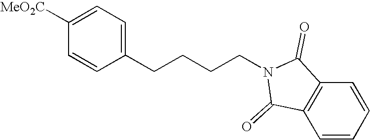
C1(CCCCN2C(=O)C3=C(C=CC=C3)C2=O)=CC=C([MeO2C])C=C1
